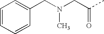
C(N(CC(C)=O)C)C1=CC=CC=C1
